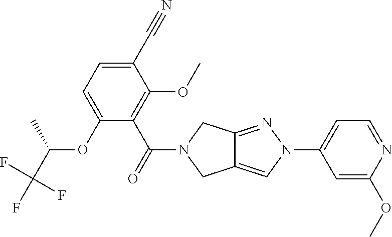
C1(C#N)=CC=C(OC(C(F)(F)F)C)C(C(=O)N2CC3=CN(C4=CC=NC(OC)=C4)N=C3C2)=C1OC
